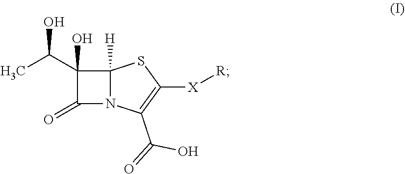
C1(C(C)O)(O)C(=O)N2C1([H])SC([X][R])=C2C(=O)O
